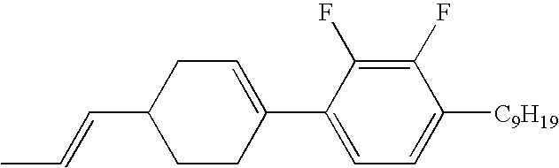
C1(F)=C(F)C(C2=CCC(C=CC)CC2)=CC=C1[C9H19]
